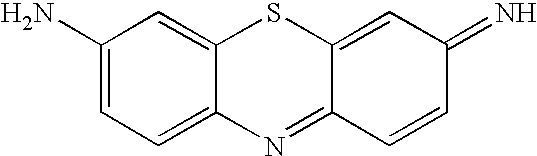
C1(N)=CC=C2C(=C1)SC1=CC(=N)C=CC1=N2
